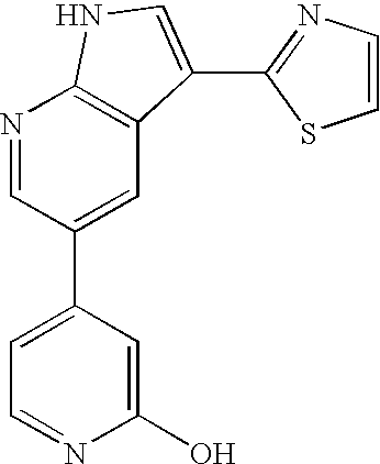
N1=CC(C2=CC=NC(O)=C2)=CC2=C1NC=C2C1=NC=CS1
